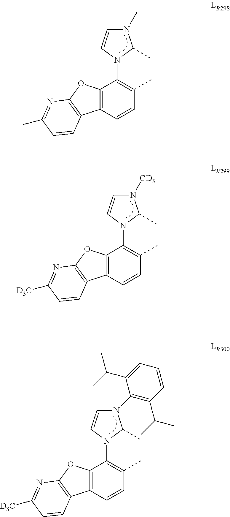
C12=C(C=CC(C)=C1N1C(C)N(C)C=C1)C1=C(O2)N=C(C)C=C1.C12=C(C=CC(C)=C1N1C(C)N([CD3])C=C1)C1=C(O2)N=C([D3C])C=C1.C12=C(C=CC(C)=C1N1C(C)N(C3=C(C(C)C)C=CC=C3C(C)C)C=C1)C1=C(O2)N=C([D3C])C=C1
